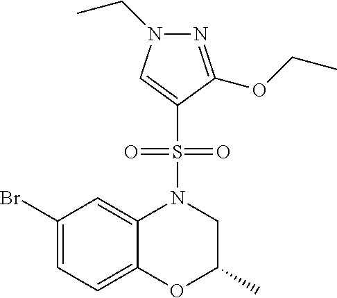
BrC1=CC=C2C(=C1)N(S(C1=CN(CC)N=C1OCC)(=O)=O)CC(C)O2
